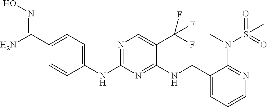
N(C1=NC=C(C(F)(F)F)C(NCC2=CC=CN=C2N(S(C)(=O)=O)C)=N1)C1=CC=C(C(N)=NO)C=C1
